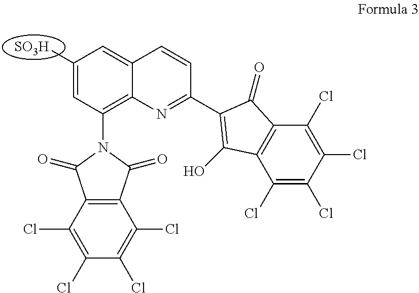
C1([SO3H])=CC(N2C(=O)C3=C(C2=O)C(Cl)=C(Cl)C(Cl)=C3Cl)=C2C(=C1)C=CC(C1=C(O)C3=C(C(Cl)=C(Cl)C(Cl)=C3Cl)C1=O)=N2
